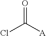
O=C([A])Cl
